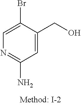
C1=C(CO)C(Br)=CN=C1N
